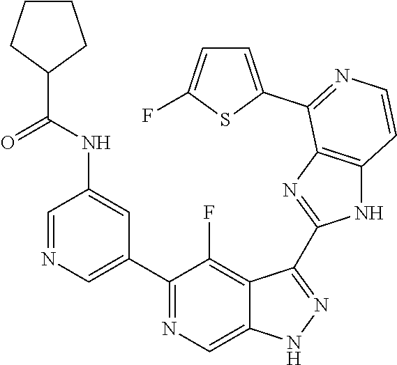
C1=NC=C(C2=NC=C3C(=C2F)C(C2=NC4=C(N2)C=CN=C4C2=CC=C(F)S2)=NN3)C=C1NC(C1CCCC1)=O
